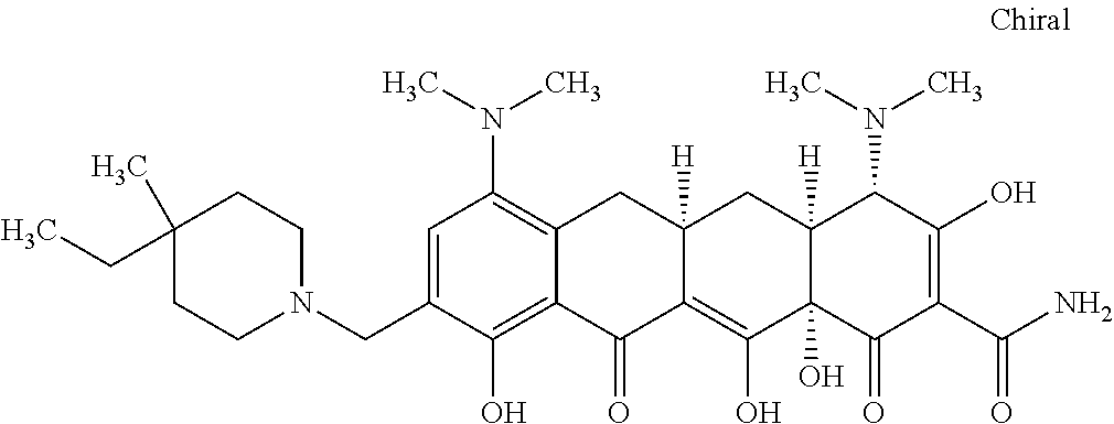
C1=C(CN2CCC(CC)(C)CC2)C(O)=C2C(=C1N(C)C)CC1([H])C(=C(O)C3(O)C([H])(C1)C(N(C)C)C(O)=C(C(N)=O)C3=O)C2=O
